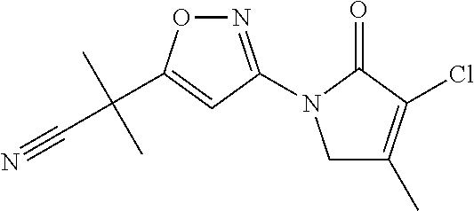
N1=C(N2CC(C)=C(Cl)C2=O)C=C(C(C#N)(C)C)O1
